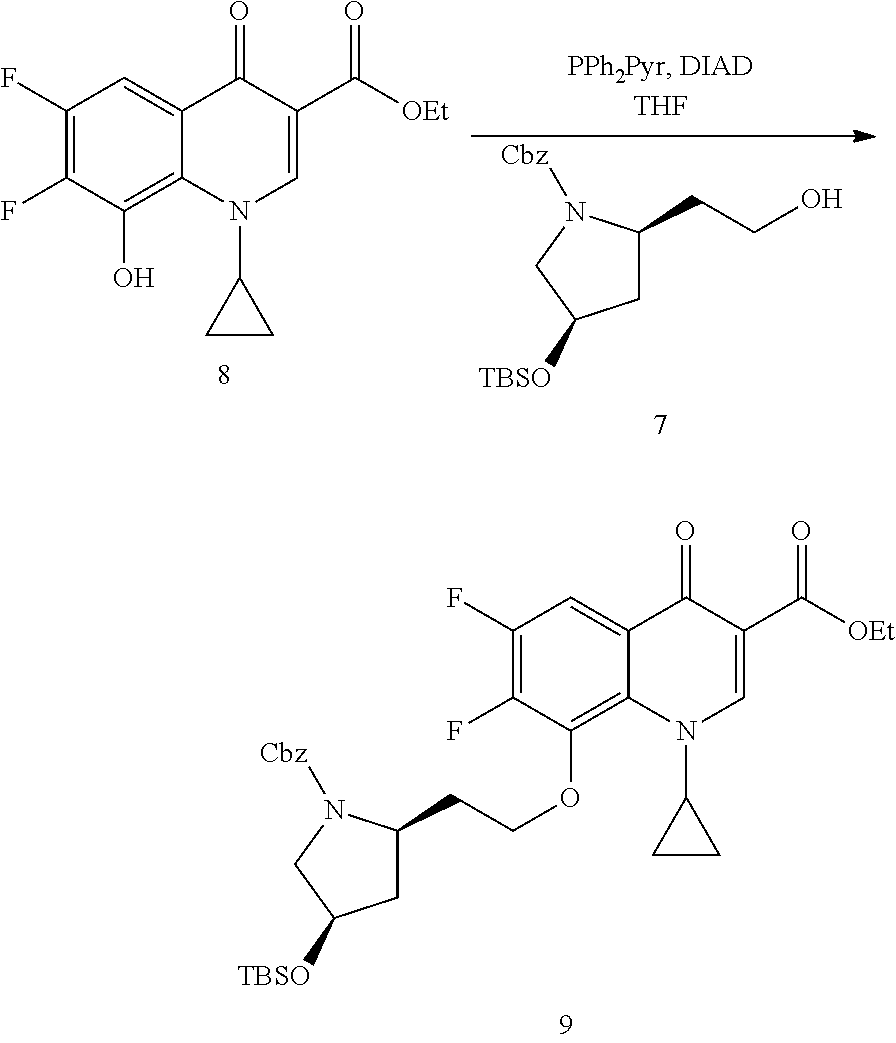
C1(F)=C(F)C(OCCC2CC([TBSO])CN2[Cbz])=C2C(=C1)C(=O)C(C([OEt])=O)=CN2C1CC1.C1(F)=C(F)C(O)=C2C(=C1)C(=O)C(C([OEt])=O)=CN2C1CC1.C1C(CCO)N([Cbz])CC1[TBSO]
